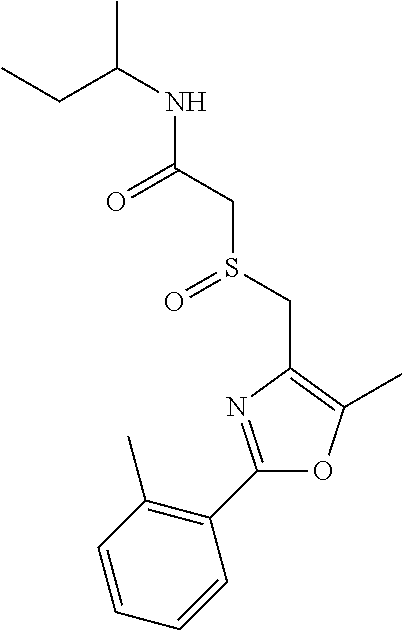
C(C)(NC(CS(CC1=C(C)OC(C2=C(C)C=CC=C2)=N1)=O)=O)CC
